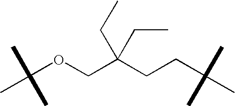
C(OCC(CCC(C)(C)C)(CC)CC)(C)(C)C
